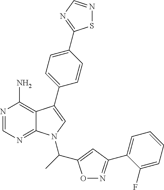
N1=CN=C2C(=C1N)C(C1=CC=C(C3=NC=NS3)C=C1)=CN2C(C1=CC(C2=CC=CC=C2F)=NO1)C
